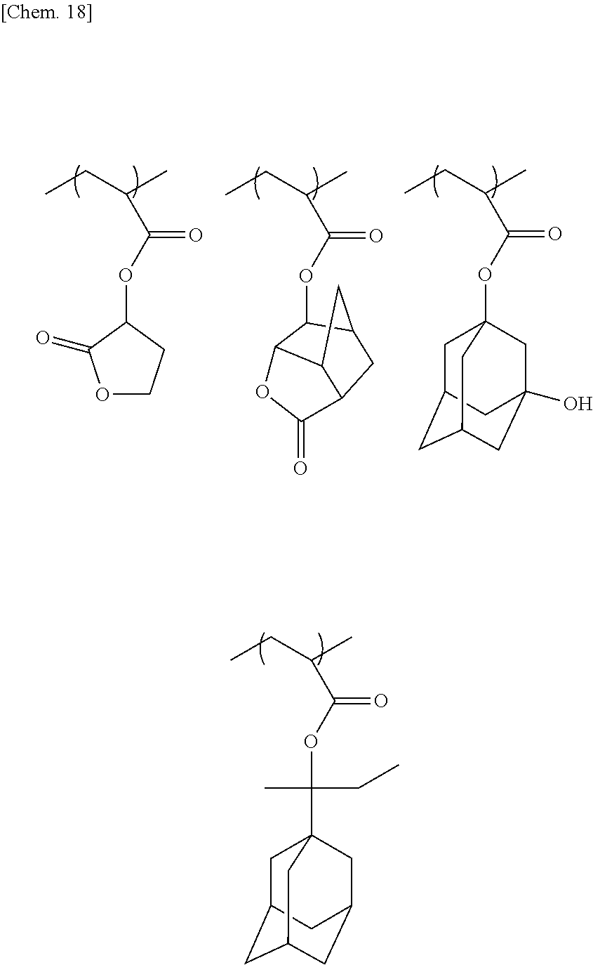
CCC(C)C(OC1C(=O)OCC1)=O.CCC(C)C(OC12CC3CC(CC(O)(C1)C3)C2)=O.CCC(C)C(OC1C2C3C(CC1C3)C(=O)O2)=O.CCC(C)C(OC(CC)(C)C12CC3CC(CC(C1)C3)C2)=O
